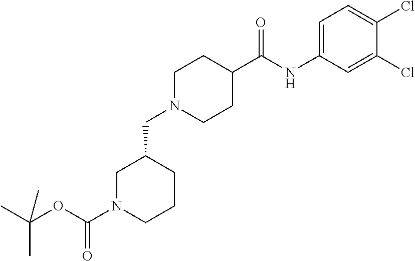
C1(Cl)=CC(NC(C2CCN(CC3CN(C(OC(C)(C)C)=O)CCC3)CC2)=O)=CC=C1Cl
